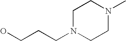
OCCCN1CCN(C)CC1
